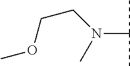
N(C(C)C)(C)CCOC
